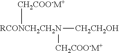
[RCONCH2CH2N]([CH2CH2OH])([CH2COO-M+])C.[CH2COO-M+]
